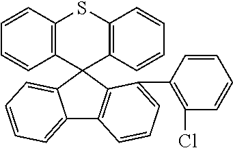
C1=CC2=C(C=C1)C1(C3=C(S2)C=CC=C3)C2=CC=CC=C2C2=C1C(C1=C(Cl)C=CC=C1)=CC=C2
